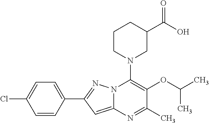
C1=C(C2=NN3C(=C2)N=C(C)C(OC(C)C)=C3N2CC(C(O)=O)CCC2)C=CC(Cl)=C1
